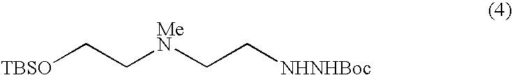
C(C[MeN]CC[NHNHBoc])[TBSO]
